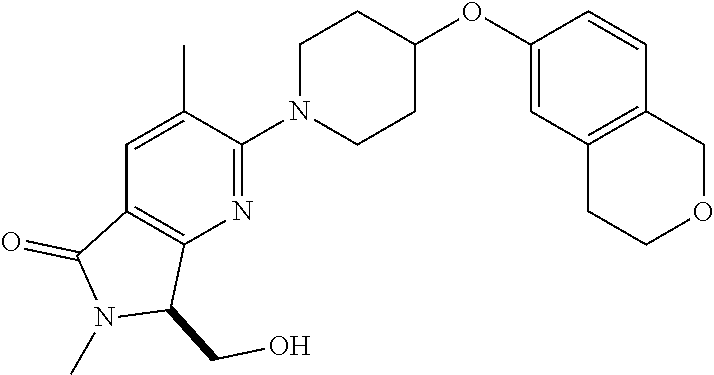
C1=C(C)C(N2CCC(OC3=CC4=C(C=C3)COCC4)CC2)=NC2=C1C(=O)N(C)C2CO
